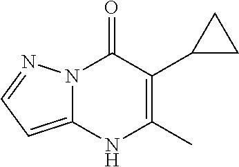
N12C(=CC=N1)NC(C)=C(C1CC1)C2=O
